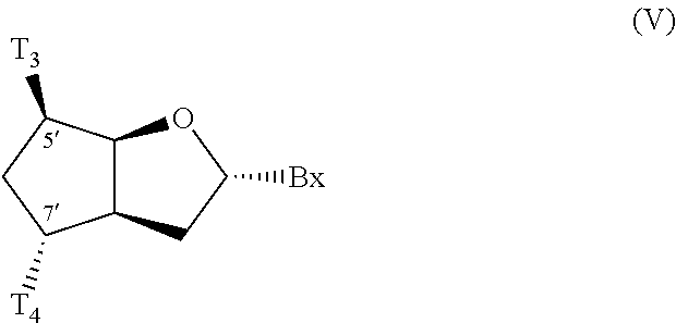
C12C(C([T3])CC1[T4])OC([Bx])C2
